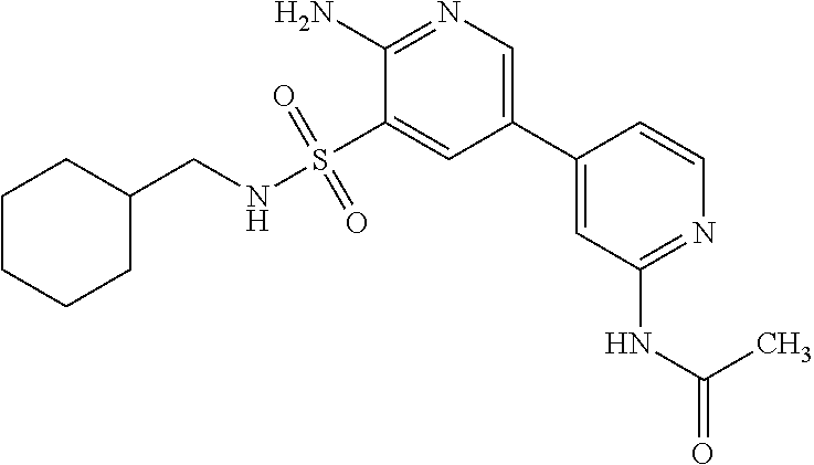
C1CCCC(CNS(C2=CC(C3=CC(NC(=O)C)=NC=C3)=CN=C2N)(=O)=O)C1
